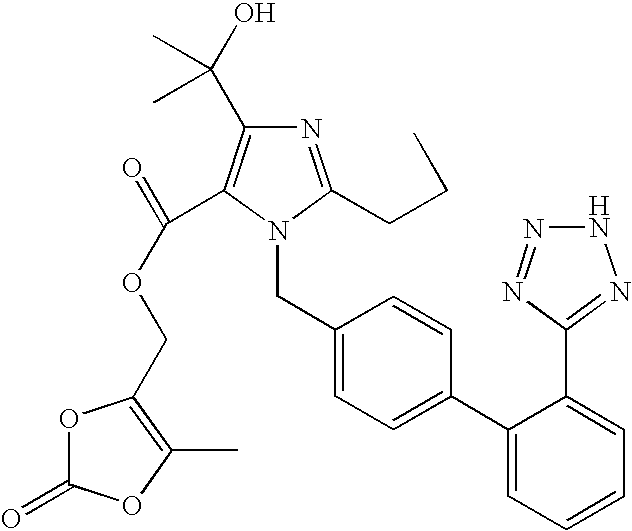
C(C1=CC=C(C2=CC=CC=C2C2=NNN=N2)C=C1)N1C(CCC)=NC(C(O)(C)C)=C1C(OCC1=C(C)OC(=O)O1)=O
